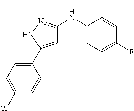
C1=C(C2=CC=C(Cl)C=C2)NN=C1NC1=CC=C(F)C=C1C
